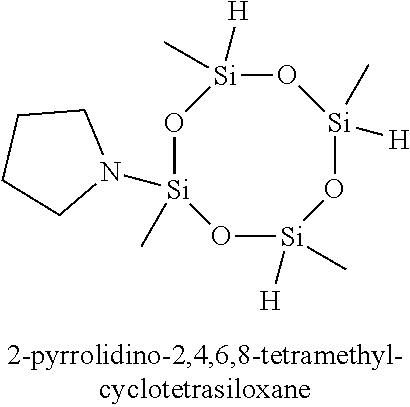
O1[Si](C)([H])O[Si](C)(N2CCCC2)O[Si]([H])(C)O[Si]1(C)[H]
